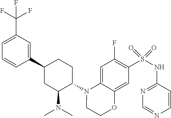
C1=CC(C2CC(N(C)C)C(N3C4=CC(F)=C(S(=O)(=O)NC5=NC=NC=C5)C=C4OCC3)CC2)=CC(C(F)(F)F)=C1
